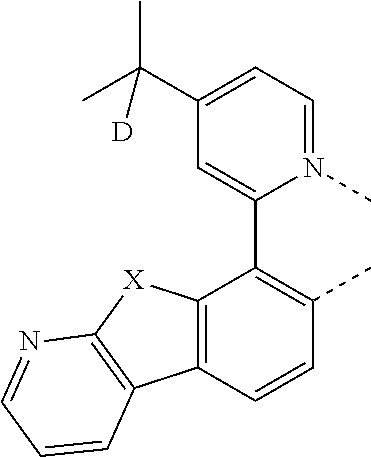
C12=C(C=CC(C)=C1C1=CC(C(C)(C)[D])=CC=N1C)C1=C([X]2)N=CC=C1
